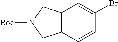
C12=C(C=CC(Br)=C1)CN([Boc])C2
